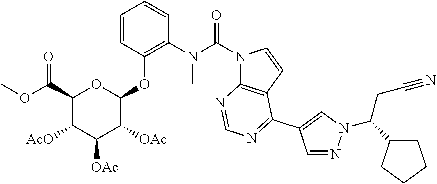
C1=CC(OC2OC(C(OC)=O)C([AcO])C([OAc])C2[OAc])=C(N(C(N2C3=C(C=C2)C(C2=CN(C(CC#N)C4CCCC4)N=C2)=NC=N3)=O)C)C=C1
